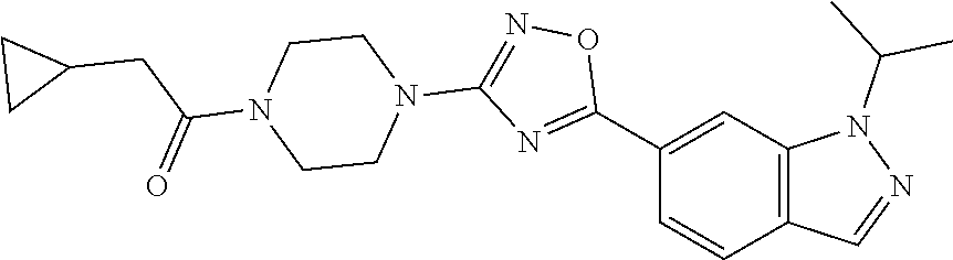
C1(C2=NC(N3CCN(C(=O)CC4CC4)CC3)=NO2)=CC2=C(C=C1)C=NN2C(C)C
